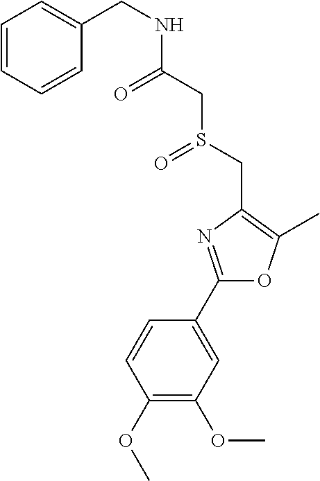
C1(OC)=C(OC)C=C(C2=NC(CS(=O)CC(=O)NCC3=CC=CC=C3)=C(C)O2)C=C1
